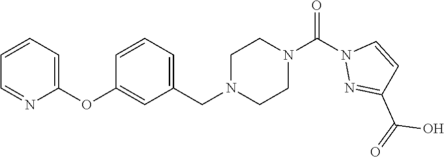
C1=CC=C(OC2=CC(CN3CCN(C(N4N=C(C(=O)O)C=C4)=O)CC3)=CC=C2)N=C1
